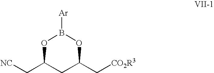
[NC]CC1CC(C[CO2R3])OB([Ar])O1
